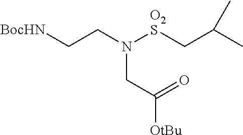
[BocHN]CCN([O2S]CC(C)C)CC([OtBu])=O
